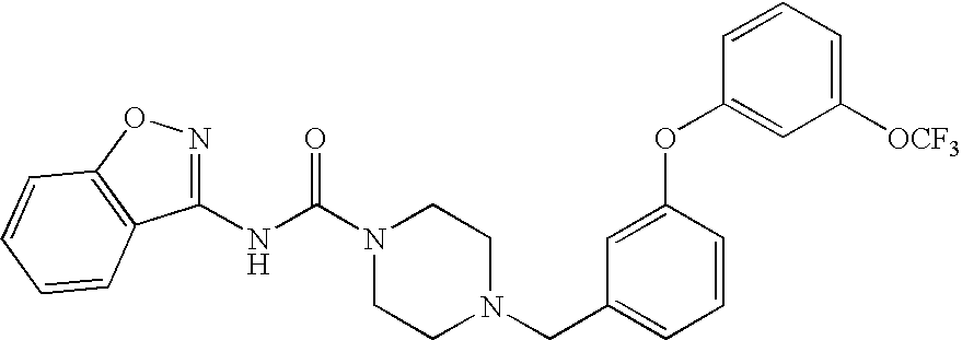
N(C(N1CCN(CC2=CC=CC(OC3=CC([OCF3])=CC=C3)=C2)CC1)=O)C1=NOC2=C1C=CC=C2
